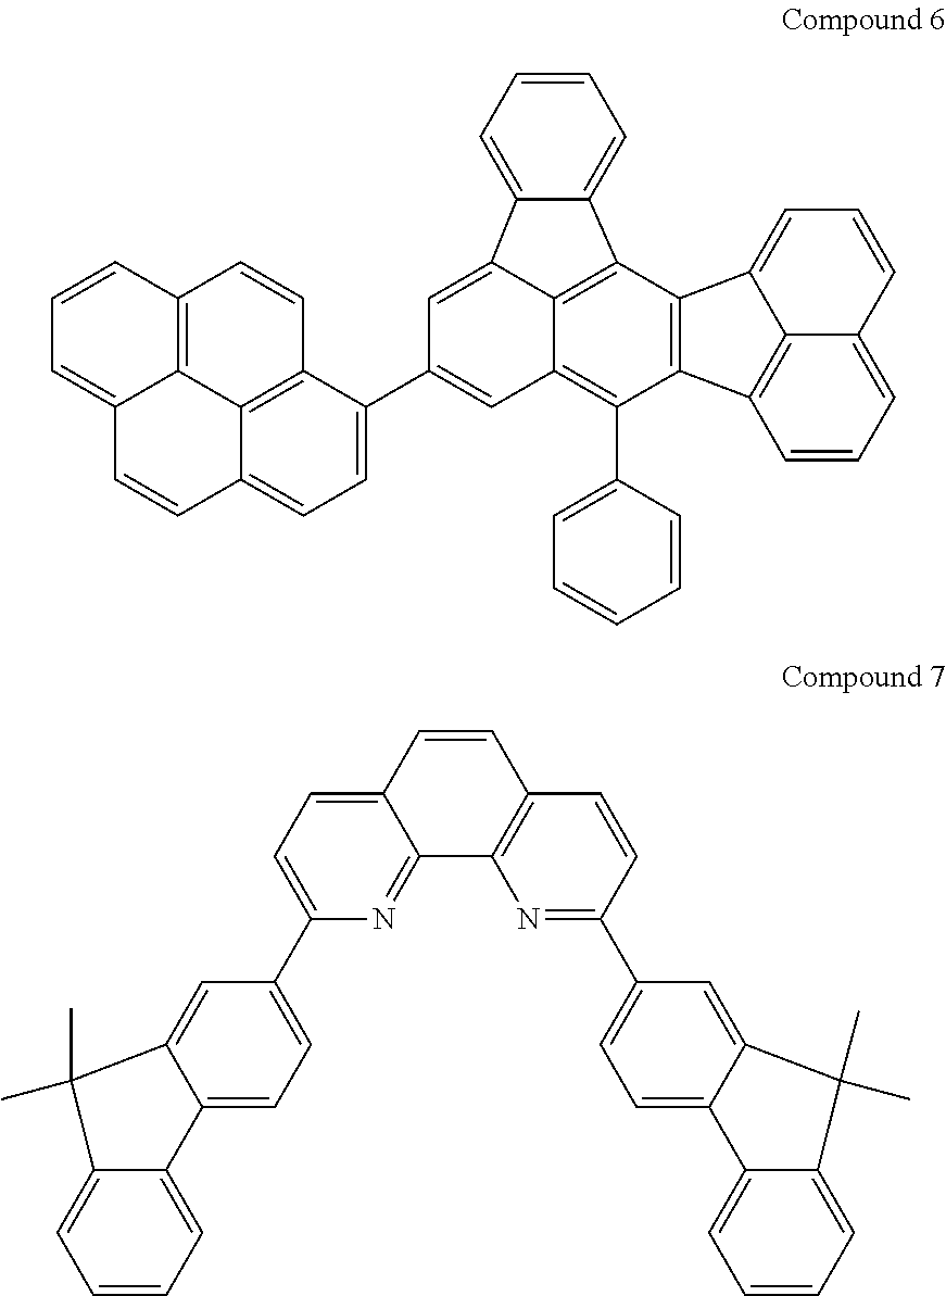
C12=C(C3=CC=CC=C3)C3=C(C4=C1C(=CC(C1=CC=C5C6=C1C=CC1=C6C(=CC=C1)C=C5)=C2)C1=CC=CC=C41)C1=CC=CC2=CC=CC3=C21.C12=CC=C(C3=CC=C4C(=C3)C(C)(C)C3=CC=CC=C43)N=C1C1=C(C=C2)C=CC(C2=CC=C3C(=C2)C(C)(C)C2=CC=CC=C32)=N1
